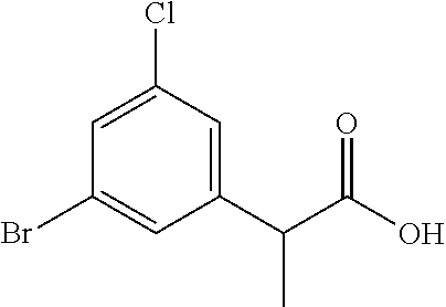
C1=C(Cl)C=C(C(C(O)=O)C)C=C1Br
